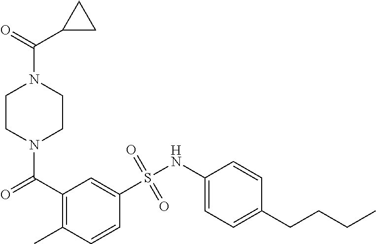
N1(C(C2=C(C)C=CC(S(NC3=CC=C(CCCC)C=C3)(=O)=O)=C2)=O)CCN(C(C2CC2)=O)CC1
